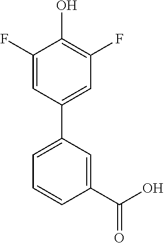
C1(C(O)=O)=CC(C2=CC(F)=C(O)C(F)=C2)=CC=C1
